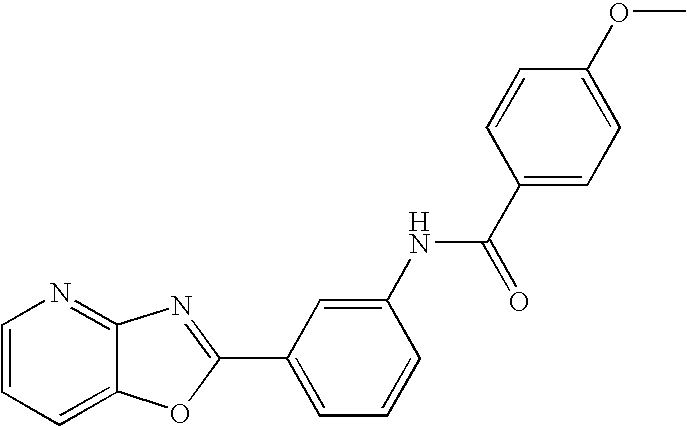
C1=CC=C2C(=N1)N=C(C1=CC=CC(NC(C3=CC=C(OC)C=C3)=O)=C1)O2
